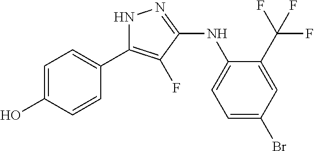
C1=C(O)C=CC(C2=C(F)C(NC3=CC=C(Br)C=C3C(F)(F)F)=NN2)=C1
